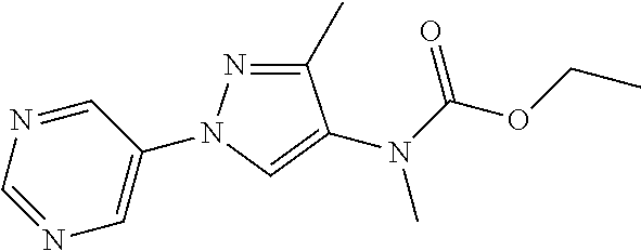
N1=CC(N2N=C(C)C(N(C(OCC)=O)C)=C2)=CN=C1
